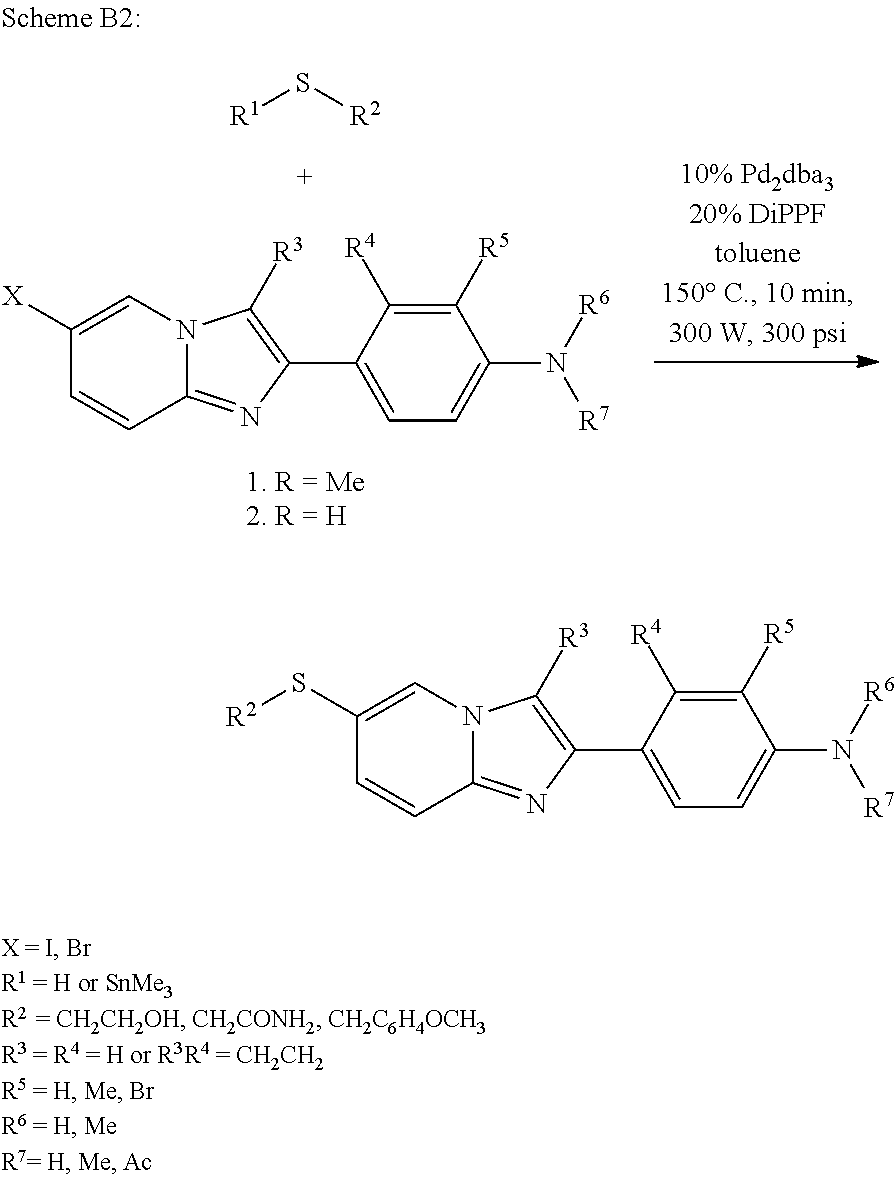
C1([X])=CN2C(=NC(C3=CC=C(N([R6])[R7])C([R5])=C3[R4])=C2[R3])C=C1.[R1]S[R2].C1(S[R2])=CN2C(=NC(C3=CC=C(N([R6])[R7])C([R5])=C3[R4])=C2[R3])C=C1
